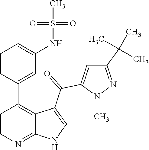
C1=CN=C2C(=C1C1=CC(NS(=O)(=O)C)=CC=C1)C(C(=O)C1=CC(C(C)(C)C)=NN1C)=CN2
